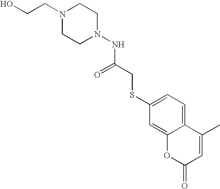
N1(CCO)CCN(NC(CSC2=CC=C3C(=C2)OC(=O)C=C3C)=O)CC1
